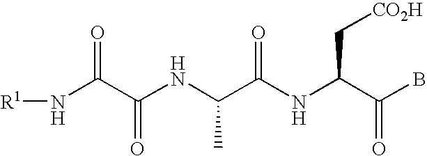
[R1]NC(C(NC(C(NC(C(B)=O)C[CO2H])=O)C)=O)=O
